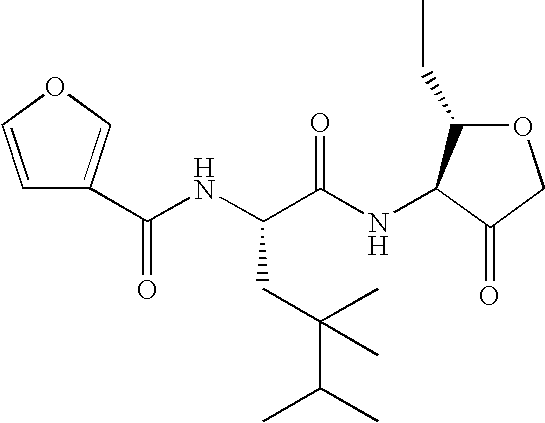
C1=COC=C1C(NC(C(=O)NC1C(CC)OCC1=O)CC(C(C)C)(C)C)=O
